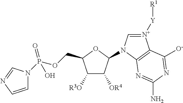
C1([R3O])C([OR4])C(N2C=[N+]([Y][R1])C3=C2N=C(N)N=C3[O-])OC1COP(=O)(O)N1C=CN=C1
